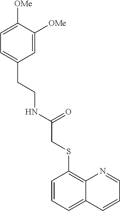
C1=C([OMe])C([OMe])=CC(CCNC(=O)CSC2=C3C(=CC=C2)C=CC=N3)=C1
